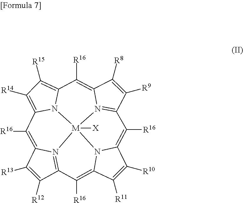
C1([R13])=C([R12])C2=N3C1=C([R16])C1=C([R14])C([R15])=C4N1[M]31([X])N3=C(C([R9])=C([R8])C3=C4[R16])C([R16])=C3C([R10])=C([R11])C(=C2[R16])N31
